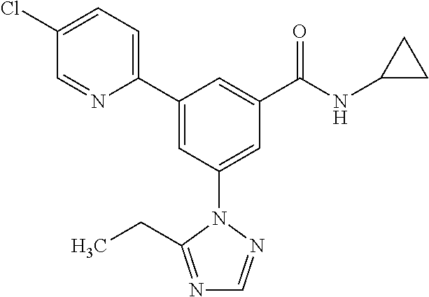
C1(C2=CC(N3N=CN=C3CC)=CC(C(NC3CC3)=O)=C2)=CC=C(Cl)C=N1
